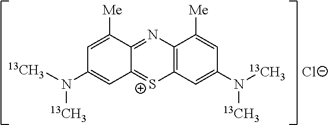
C1=C([Me])C2=NC3=C([S+]=C2C=C1N([13CH3])[13CH3])C=C(N([13CH3])[13CH3])C=C3[Me].[Cl-]
